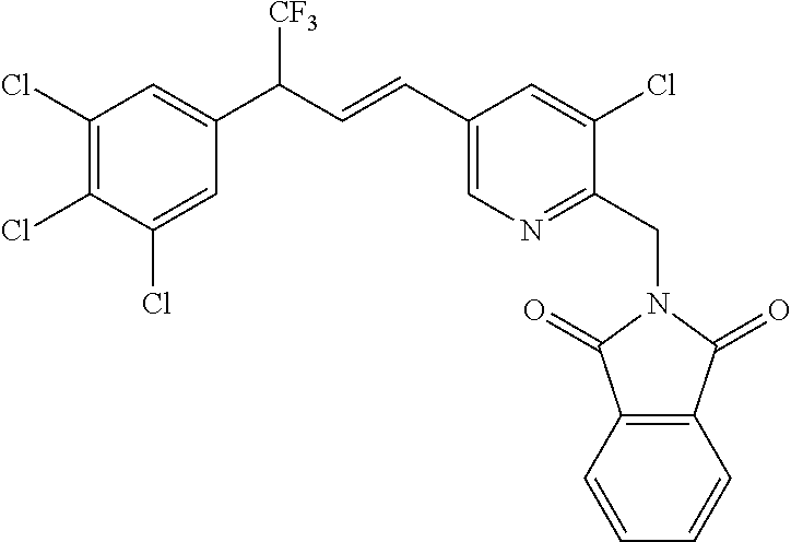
C1(C=CC(C2=CC(Cl)=C(Cl)C(Cl)=C2)[CF3])=CN=C(CN2C(=O)C3=C(C2=O)C=CC=C3)C(Cl)=C1
